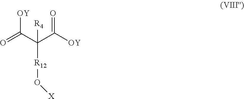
O=C(C(C([OY])=O)([R12]O[X])[R4])[OY]
